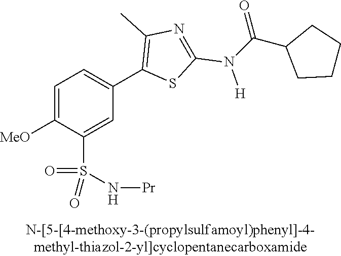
C1=C([MeO])C(S(N[Pr])(=O)=O)=CC(C2=C(C)N=C(N(C(C3CCCC3)=O)[H])S2)=C1
